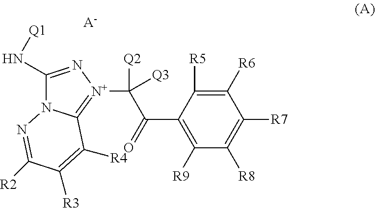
C1(N[Q1])=N[N+](C([Q3])(C(C2=C([R9])C([R8])=C([R7])C([R6])=C2[R5])=O)[Q2])=C2N1N=C([R2])C([R3])=C2[R4].[A-]
